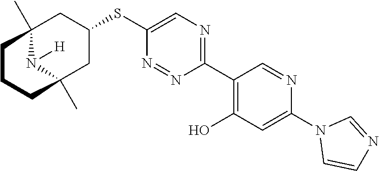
C1(C2=C(O)C=C(N3C=CN=C3)N=C2)=NC=C(SC2CC3(C)N([H])C(C)(C2)CCC3)N=N1
